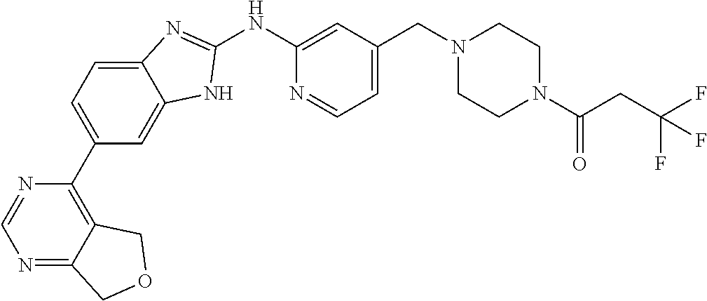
C1=C2C(=CC(C3=C4C(=NC=N3)COC4)=C1)NC(NC1=CC(CN3CCN(C(CC(F)(F)F)=O)CC3)=CC=N1)=N2
